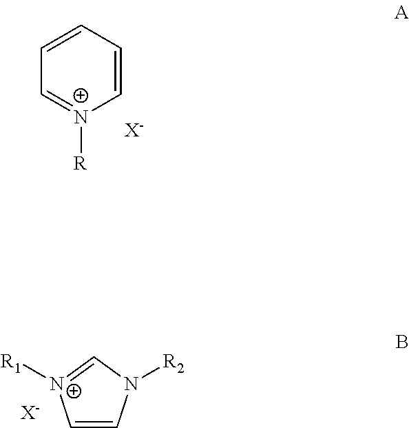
C1=CC=C[N+]([R])=C1.[X-].C1=CN([R2])C=[N+]1[R1].[X-]
